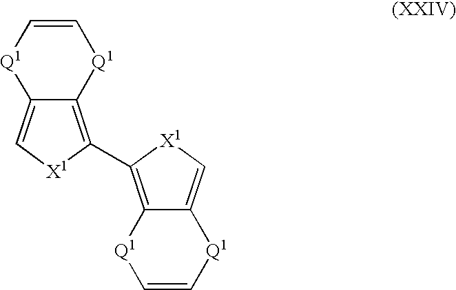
C12=C(C3=C4C(=C[X1]3)[Q1]C=C[Q1]4)[X1]C=C1[Q1]C=C[Q1]2
